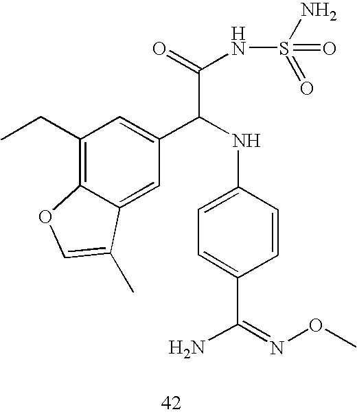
C1(CC)=C2C(=CC(C(NC3=CC=C(C(N)=NOC)C=C3)C(=O)NS(N)(=O)=O)=C1)C(C)=CO2
